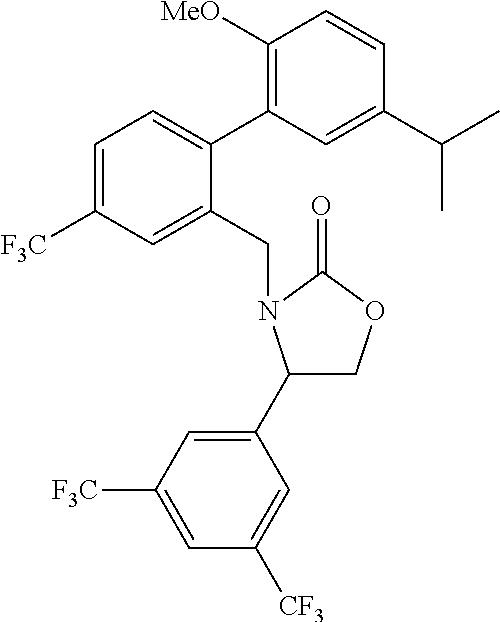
C1(CN2C(C3=CC([F3C])=CC([CF3])=C3)COC2=O)=CC([F3C])=CC=C1C1=C([MeO])C=CC(C(C)C)=C1
